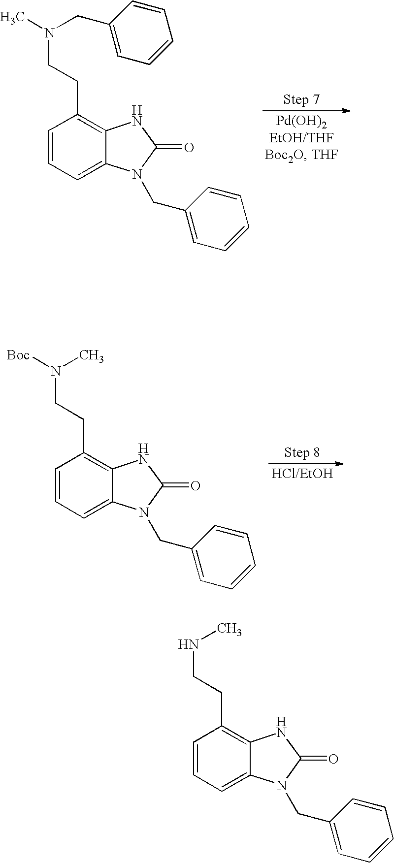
C1=CC=C2C(=C1CCN(CC1=CC=CC=C1)C)NC(=O)N2CC1=CC=CC=C1.C1=CC=C2C(=C1CCN([Boc])C)NC(=O)N2CC1=CC=CC=C1.C1=CC=C2C(=C1CCNC)NC(=O)N2CC1=CC=CC=C1
